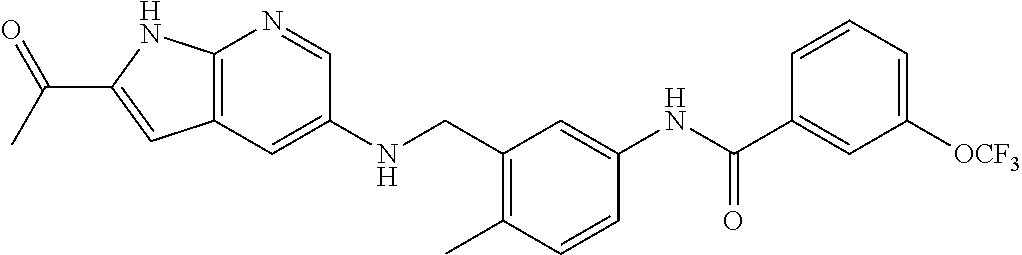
C12=C(C=C(NCC3=C(C)C=CC(NC(C4=CC([OCF3])=CC=C4)=O)=C3)C=N1)C=C(C(C)=O)N2
